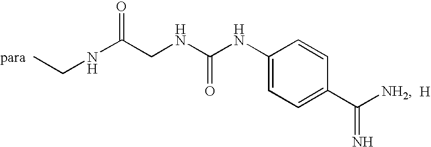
CCNC(CNC(NC1=CC=C(C([NH2])=N)C=C1)=O)=O.[H]
